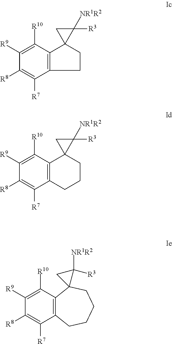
C12=C(C([R10])=C([R9])C([R8])=C1[R7])C1(CC2)C([R3])([NR1R2])C1.C12=C(C([R10])=C([R9])C([R8])=C1[R7])C1(CCC2)C([R3])([NR1R2])C1.C12=C(C([R10])=C([R9])C([R8])=C1[R7])C1(CCCC2)C([NR1R2])([R3])C1
